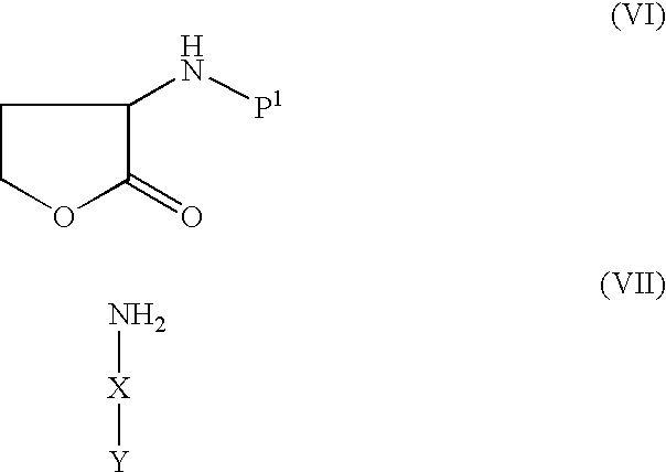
N[X][Y].C1COC(=O)C1N[P1]
